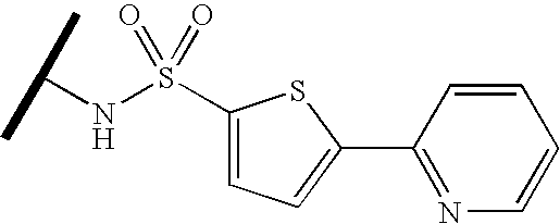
N(S(C1=CC=C(C2=NC=CC=C2)S1)(=O)=O)C(C)C
